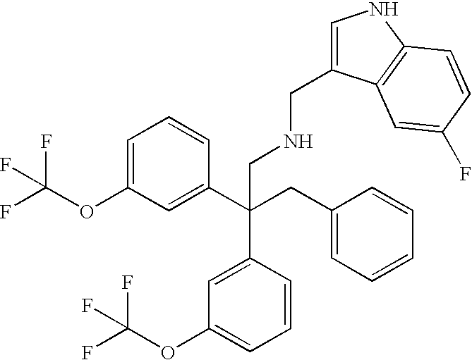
C1=C(OC(F)(F)F)C=C(C(CC2=CC=CC=C2)(C2=CC(OC(F)(F)F)=CC=C2)CNCC2=CNC3=C2C=C(F)C=C3)C=C1
